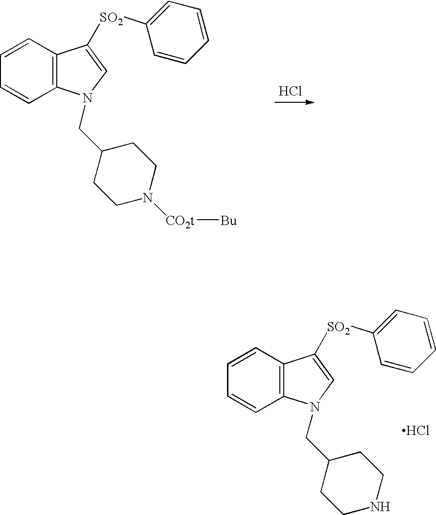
C12=C(C=CC=C1)C([SO2]C1=CC=CC=C1)=CN2CC1CCN([CO2t][Bu])CC1.Cl.C12=C(C=CC=C1)C([SO2]C1=CC=CC=C1)=CN2CC1CCNCC1.Cl
